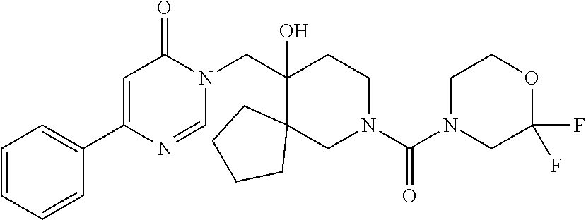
C1(CN2C(=O)C=C(C3=CC=CC=C3)N=C2)(O)C2(CN(C(N3CC(F)(F)OCC3)=O)CC1)CCCC2
